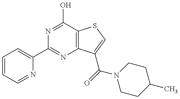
C1(C2=NC3=C(C(O)=N2)SC=C3C(=O)N2CCC(C)CC2)=CC=CC=N1
